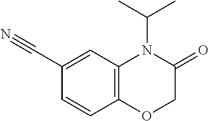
C1=CC2=C(C=C1C#N)N(C(C)C)C(=O)CO2
